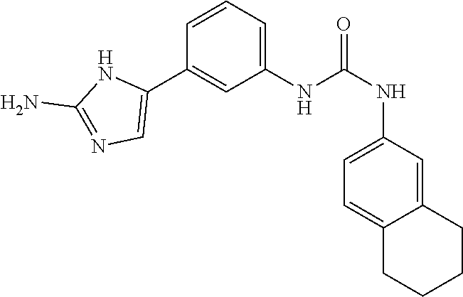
C1(NC(NC2=CC=C3C(=C2)CCCC3)=O)=CC=CC(C2=CN=C(N)N2)=C1
